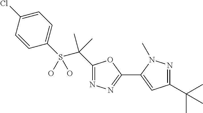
C1=C(Cl)C=CC(S(C(C)(C)C2=NN=C(C3=CC(C(C)(C)C)=NN3C)O2)(O)O)=C1
